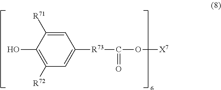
C1(O)=C([R72])C=C([R73]C(=O)O[X7])C=C1[R71]
